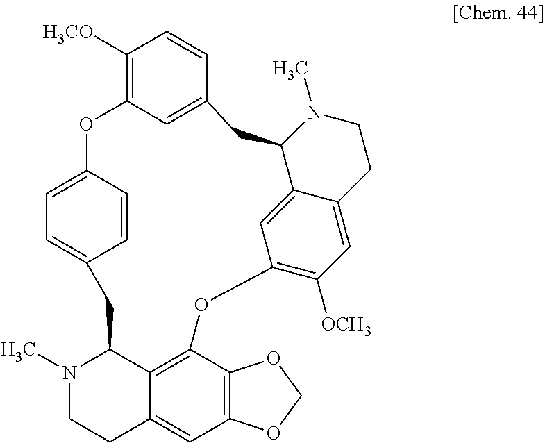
C1([H3CO])=C2C=C(C=C1)CC1C3=CC(=C([OCH3])C=C3CCN1C)OC1=C3C(CC4=CC=C(O2)C=C4)N(C)CCC3=CC2=C1OCO2
